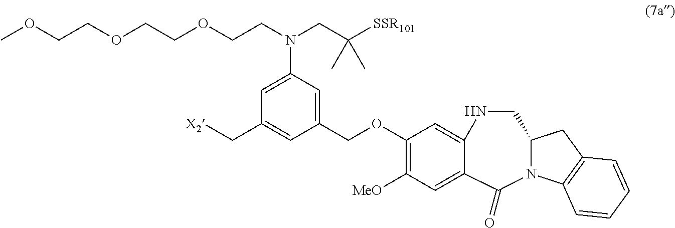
COCCOCCOCCN(CC([SSR101])(C)C)C1=CC(C[X2])=CC(COC2=C([MeO])C=C3C(=C2)NCC2CC4=C(C=CC=C4)N2C3=O)=C1
